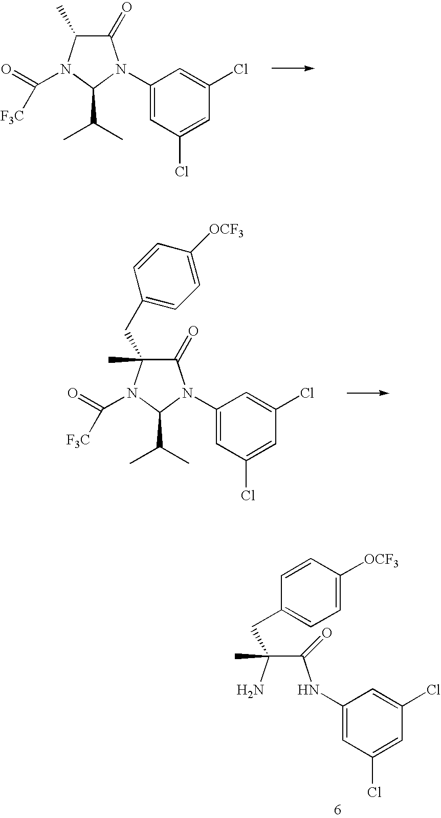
C1(=O)C(C)N(C(=O)[F3C])C(C(C)C)N1C1=CC(Cl)=CC(Cl)=C1.C1(=O)C(CC2=CC=C([OCF3])C=C2)(C)N(C(=O)[F3C])C(C(C)C)N1C1=CC(Cl)=CC(Cl)=C1.C(C(N)(C)CC1=CC=C([OCF3])C=C1)(NC1=CC(Cl)=CC(Cl)=C1)=O
